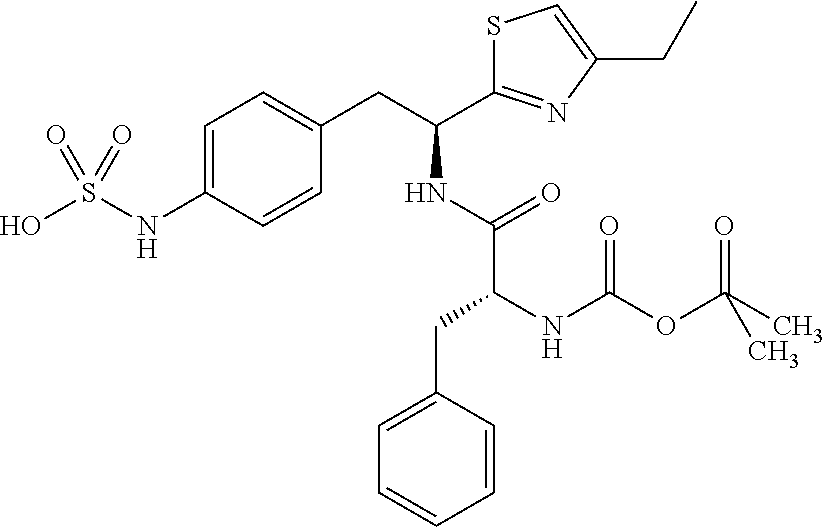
C1=C(NS(O)(=O)=O)C=CC(CC(C2=NC(CC)=CS2)NC(C(NC(OC(C)(=O)C)=O)CC2=CC=CC=C2)=O)=C1
